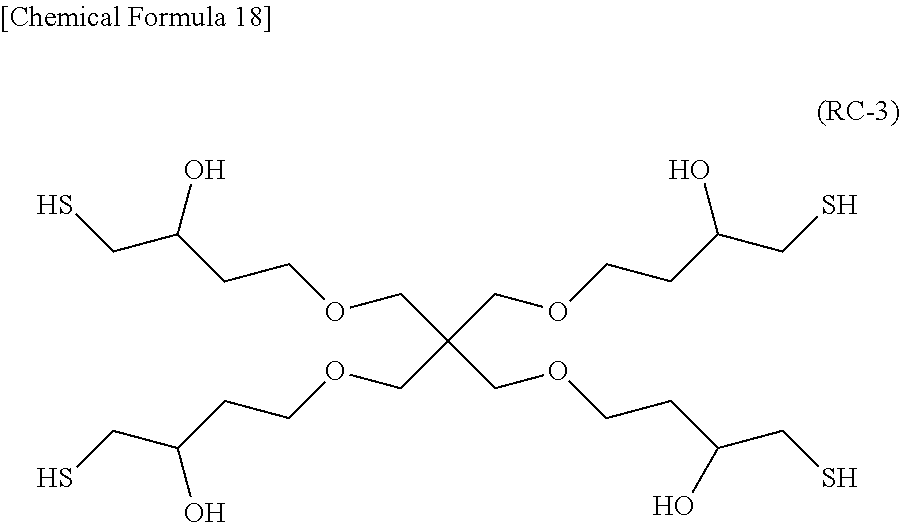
SCC(O)CCOCC(COCCC(CS)O)(COCCC(O)CS)COCCC(O)CS
